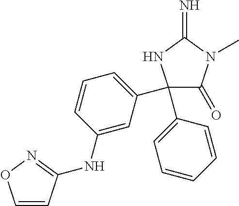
C1(C2=CC=CC(NC3=NOC=C3)=C2)(C2=CC=CC=C2)C(=O)N(C)C(=N)N1
